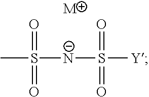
CS([N-]S([Y])(=O)=O)(=O)=O.[M]
